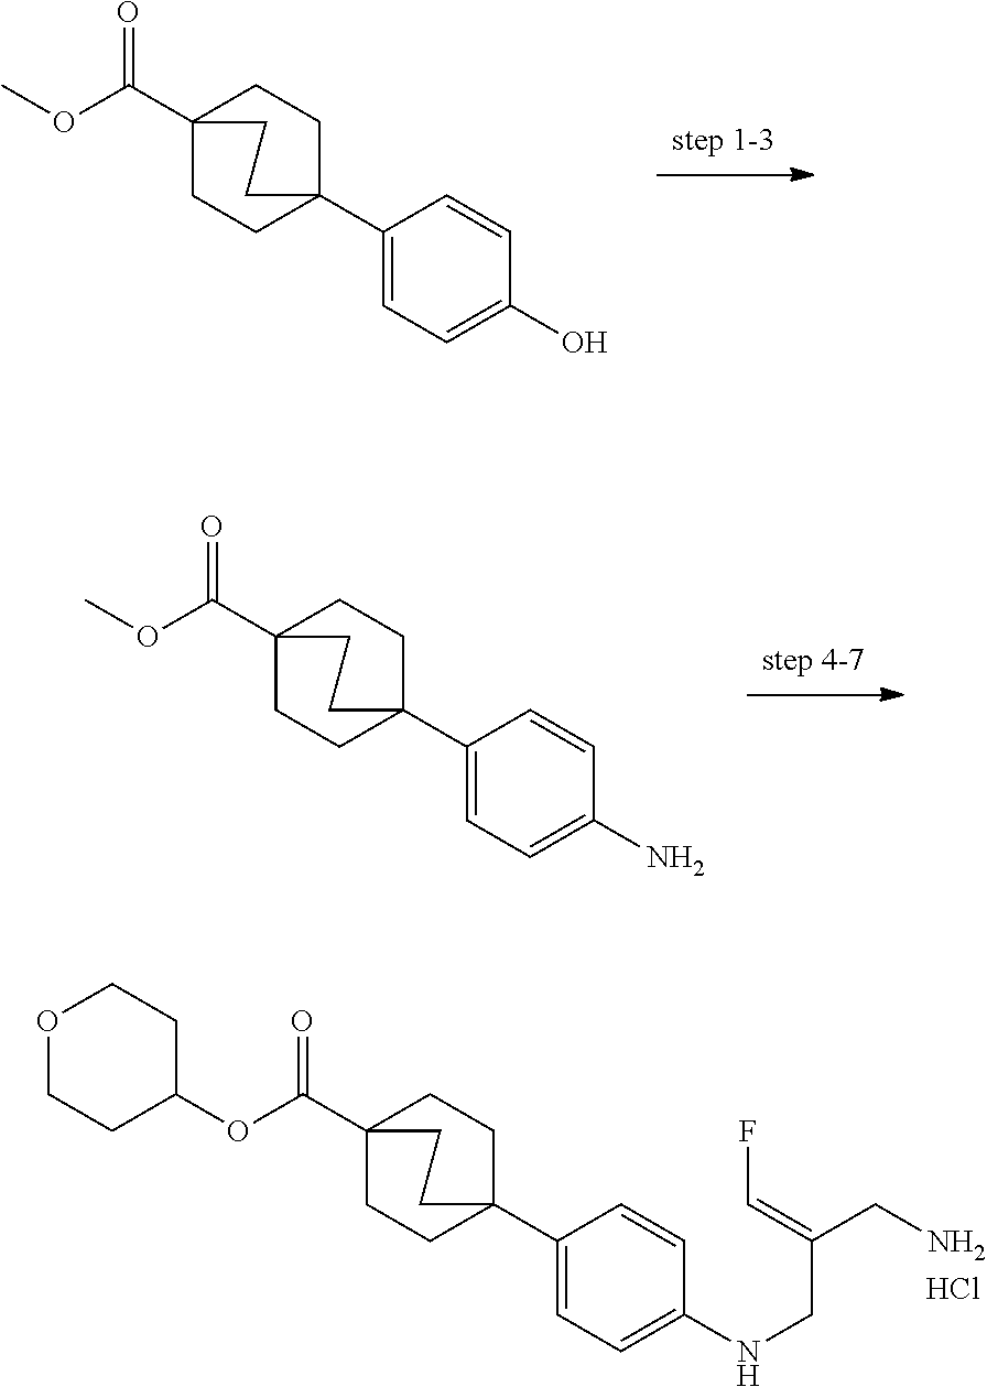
C1=C(C23CCC(C(OC)=O)(CC2)CC3)C=CC(O)=C1.C1=C(C23CCC(C(OC)=O)(CC2)CC3)C=CC(N)=C1.Cl.C1=C(C23CCC(C(OC4CCOCC4)=O)(CC2)CC3)C=CC(NCC(=CF)CN)=C1
